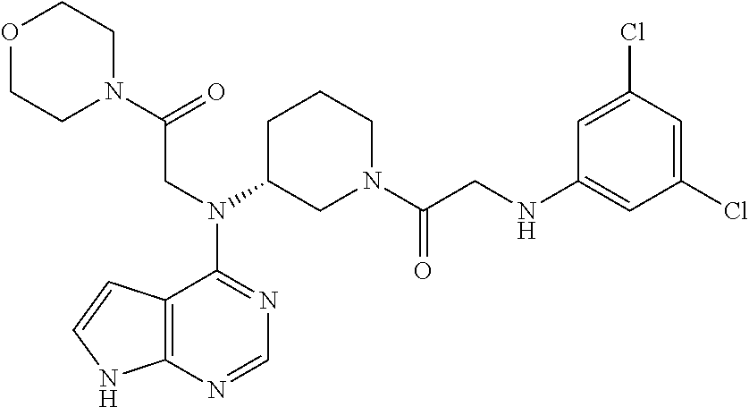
C12=C(N=CN=C1N(C1CN(C(CNC3=CC(Cl)=CC(Cl)=C3)=O)CCC1)CC(N1CCOCC1)=O)NC=C2
